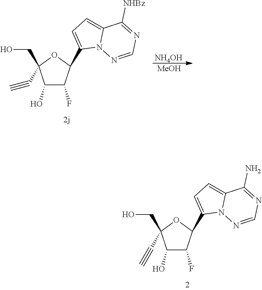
C1(O)C(F)C(C2=CC=C3N2N=CN=C3N)OC1(CO)C#C.C1(O)C(F)C(C2=CC=C3N2N=CN=C3[NHBz])OC1(CO)C#C.[NH4OH].[ MeOH]
